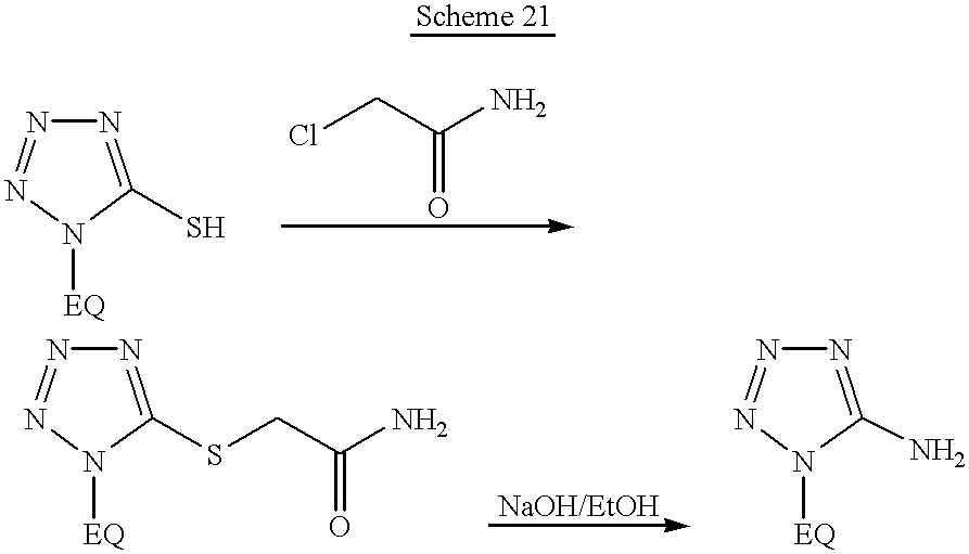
N1=C(S)N([EQ])N=N1.ClCC(N)=O.N1=C(SCC(N)=O)N([EQ])N=N1.N1=C(N)N([EQ])N=N1
